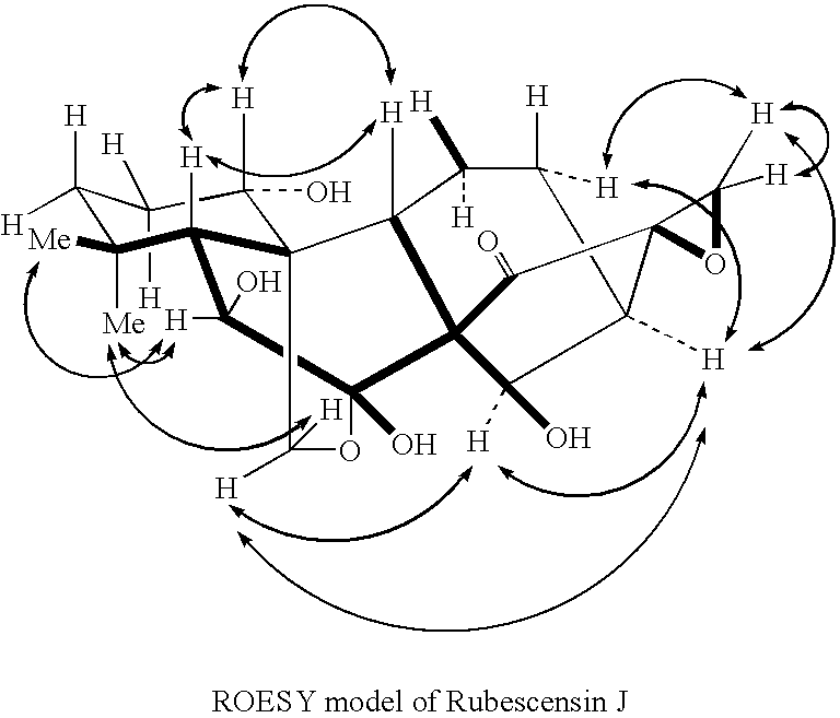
C1([H])([H])C2([H])C3(C(=O)C4(C5(O)CC([H])(O)C6([H])C([Me])([Me])C([H])([H])C([H])([H])C([H])(O)C6(C([H])([H])O5)C4([H])C1([H])[H])C2([H])O)OC3([H])[H]
